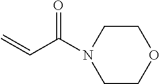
C1COCCN1C(=O)C=C
